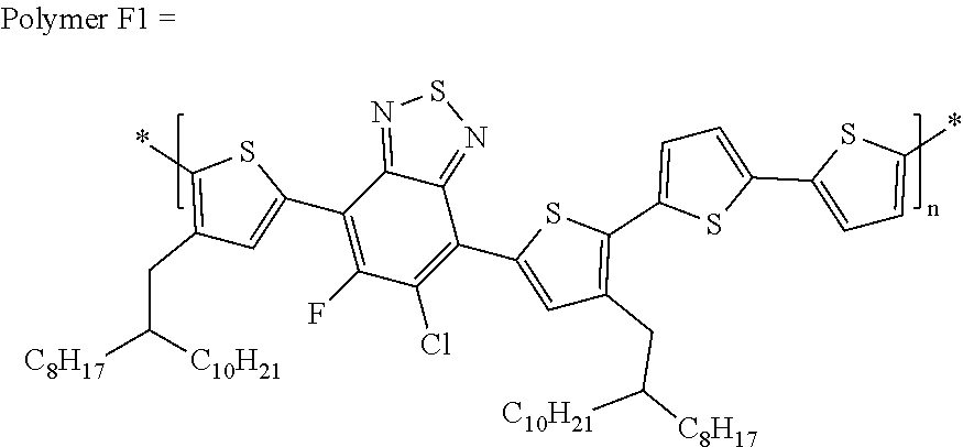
C1(C2=CC(CC([C10H21])[C8H17])=C(*)S2)=C(F)C(Cl)=C(C2=CC(CC([C10H21])[C8H17])=C(C3=CC=C(C4=CC=C(*)S4)S3)S2)C2=NSN=C12
